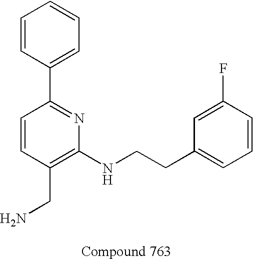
NCC1=C(NCCC2=CC=CC(F)=C2)N=C(C2=CC=CC=C2)C=C1
